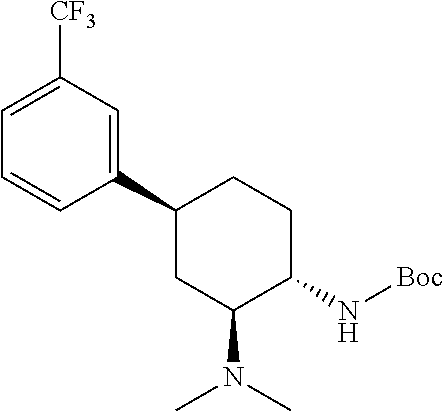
C1([CF3])=CC=CC(C2CC(N(C)C)C(N[Boc])CC2)=C1
